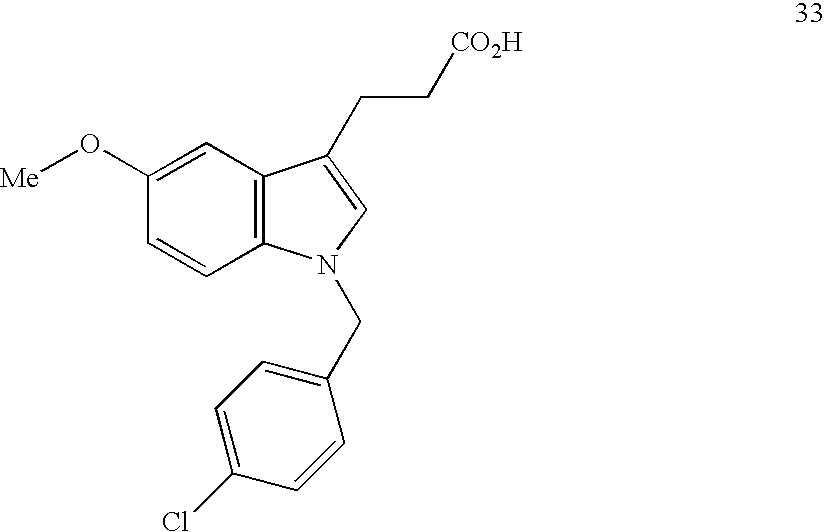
C1(O[Me])=CC2=C(C=C1)N(CC1=CC=C(Cl)C=C1)C=C2CC[CO2H]
